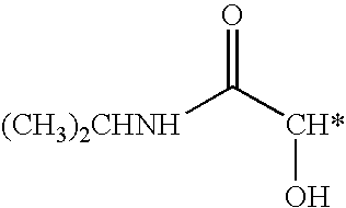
C([CH*]O)(=O)[(CH3)2CHNH]
